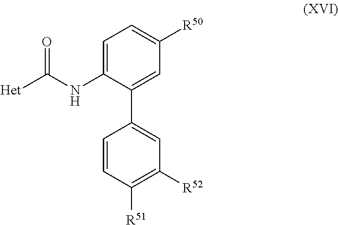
C1=C(NC([Het])=O)C(C2=CC([R52])=C([R51])C=C2)=CC([R50])=C1
